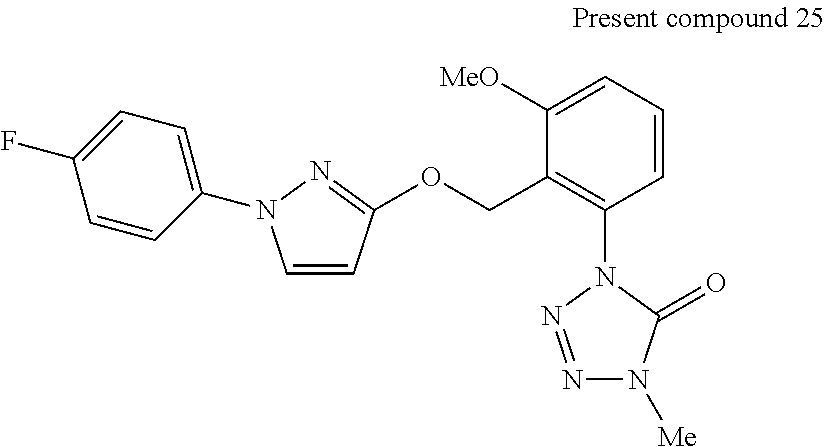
C1([MeO])=CC=CC(N2N=NN([Me])C2=O)=C1COC1=NN(C2=CC=C(F)C=C2)C=C1
